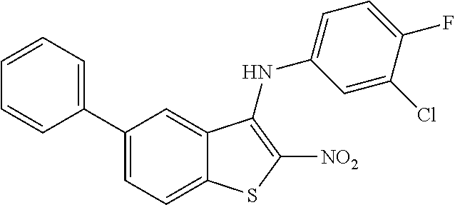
C1(C2=CC=CC=C2)=CC=C2C(=C1)C(NC1=CC=C(F)C(Cl)=C1)=C([NO2])S2
